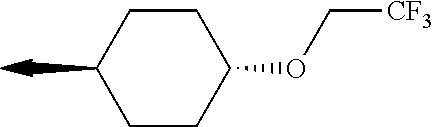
C1CC(OC[CF3])CCC1C
